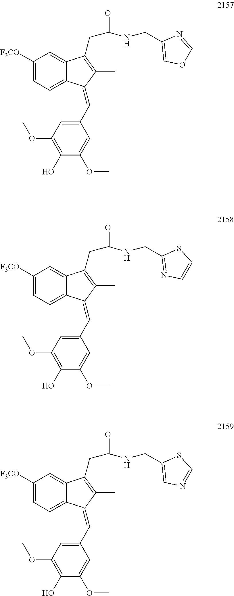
C1([F3CO])=CC=C2C(=C1)C(CC(=O)NCC1=NC=CS1)=C(C)C2=CC1=CC(OC)=C(O)C(OC)=C1.C1([F3CO])=CC=C2C(=C1)C(CC(=O)NCC1=CN=CS1)=C(C)C2=CC1=CC(OC)=C(O)C(OC)=C1.C1([F3CO])=CC=C2C(=C1)C(CC(=O)NCC1=COC=N1)=C(C)C2=CC1=CC(OC)=C(O)C(OC)=C1
